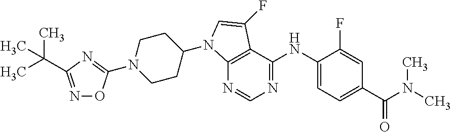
N1=CN=C(NC2=CC=C(C(=O)N(C)C)C=C2F)C2=C1N(C1CCN(C3=NC(C(C)(C)C)=NO3)CC1)C=C2F
